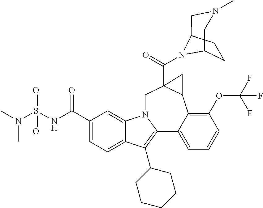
C1(C(NS(N(C)C)(=O)=O)=O)=CC=C2C(=C1)N1C(=C2C2CCCCC2)C2=CC=CC(OC(F)(F)F)=C2C2C(C(=O)N3C4CCC3CN(C)C4)(C1)C2
